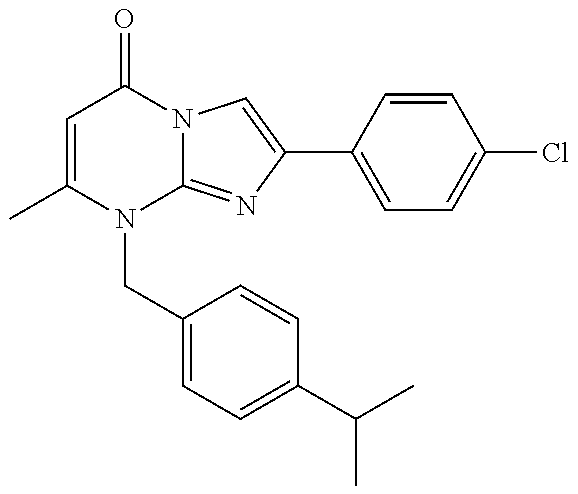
C1=C(C)N(CC2=CC=C(C(C)C)C=C2)C2=NC(C3=CC=C(Cl)C=C3)=CN2C1=O
